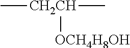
C[CH2CH](C)[OCH4H8OH]
